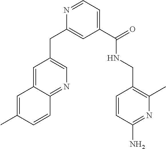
C1=C(C)C=CC2=NC=C(CC3=CC(C(=O)NCC4=C(C)N=C(N)C=C4)=CC=N3)C=C12
